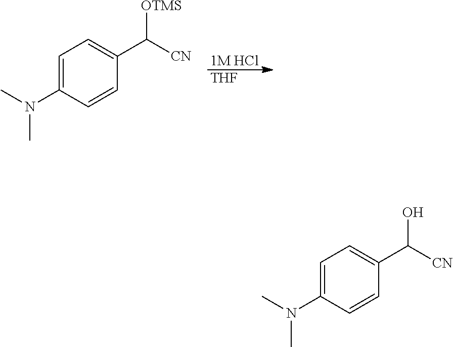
[1M HCl].[THF].C1=C(N(C)C)C=CC(C([CN])[OTMS])=C1.C1=C(N(C)C)C=CC(C([CN])O)=C1
